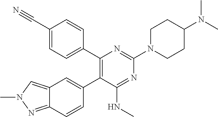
C1(C#N)=CC=C(C2=C(C3=CC4=CN(C)N=C4C=C3)C(NC)=NC(N3CCC(N(C)C)CC3)=N2)C=C1
